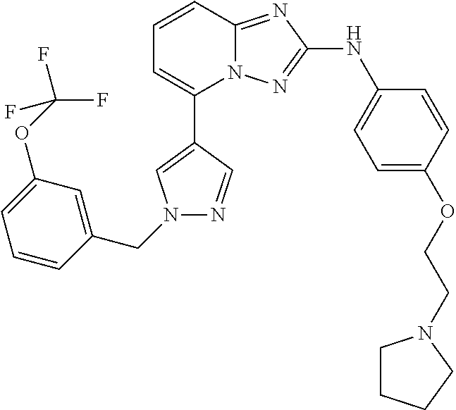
C1=CC2=NC(NC3=CC=C(OCCN4CCCC4)C=C3)=NN2C(C2=CN(CC3=CC(OC(F)(F)F)=CC=C3)N=C2)=C1
